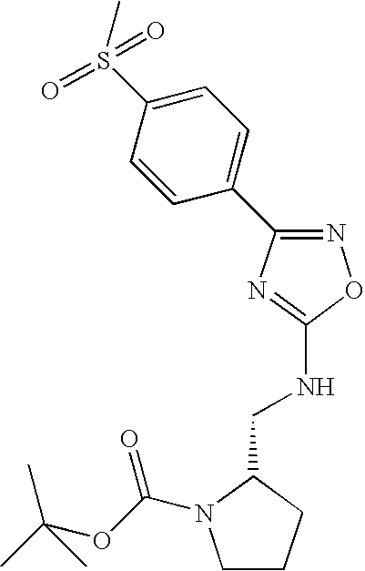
C1CCC(CNC2=NC(C3=CC=C(S(=O)(=O)C)C=C3)=NO2)N1C(OC(C)(C)C)=O
